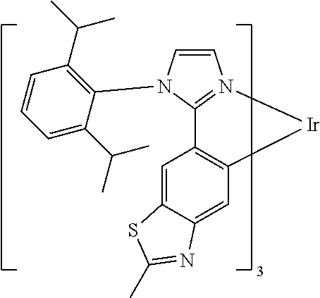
C1=CN(C2=C(C(C)C)C=CC=C2C(C)C)C2=N1[Ir]C1=C2C=C2C(=C1)N=C(C)S2
